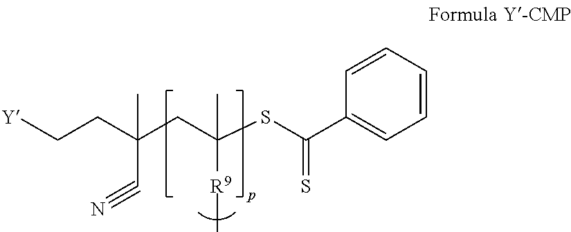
C(CC(CC(SC(C1=CC=CC=C1)=S)([R9]C)C)(C#N)C)[Y]
